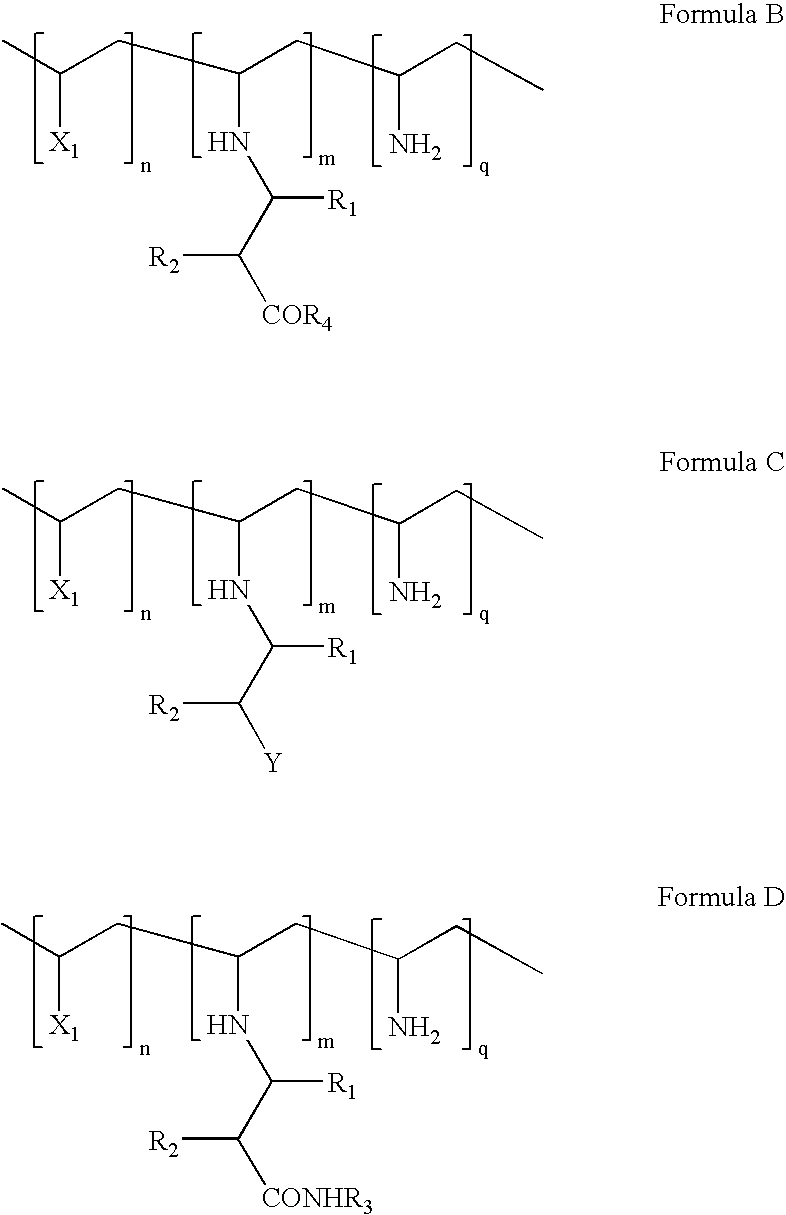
C(CC(CC(CC)N)NC([R1])C([COR4])[R2])(C)[X1].C(CC(CC(CC)N)NC([R1])C([Y])[R2])(C)[X1].C(CC(CC(CC)N)NC([R1])C([CONHR3])[R2])(C)[X1]
